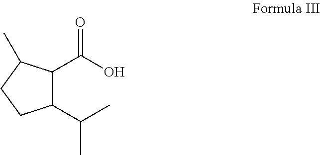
C1(C(O)=O)C(C(C)C)CCC1C
